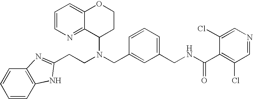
N(CC1=CC(CNC(C2=C(Cl)C=NC=C2Cl)=O)=CC=C1)(C1CCOC2=CC=CN=C12)CCC1=NC2=C(C=CC=C2)N1
